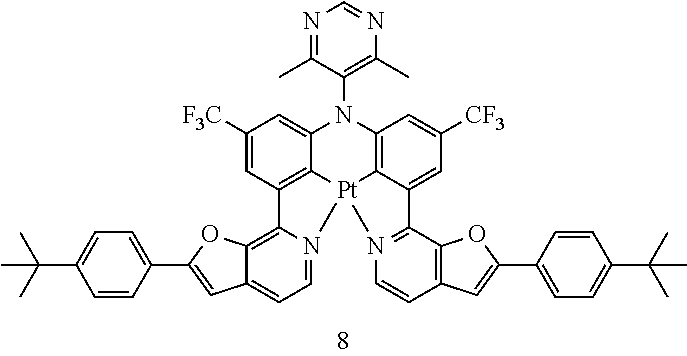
C1([F3C])=CC2=C3C(=C1)N(C1=C(C)N=CN=C1C)C1=C4C(=CC([CF3])=C1)C1=N(C=CC5=C1OC(C1=CC=C(C(C)(C)C)C=C1)=C5)[Pt]34N1=CC=C3C(=C21)OC(C1=CC=C(C(C)(C)C)C=C1)=C3
